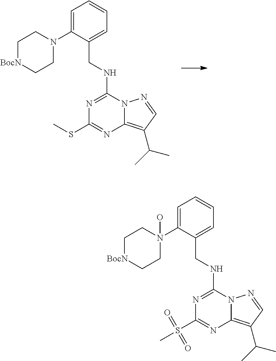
C1=C(N2CC[BocN]CC2)C(CNC2=NC(SC)=NC3=C(C(C)C)C=NN23)=CC=C1.C1=C(N2(O)CC[BocN]CC2)C(CNC2=NC(S(C)(=O)=O)=NC3=C(C(C)C)C=NN23)=CC=C1
